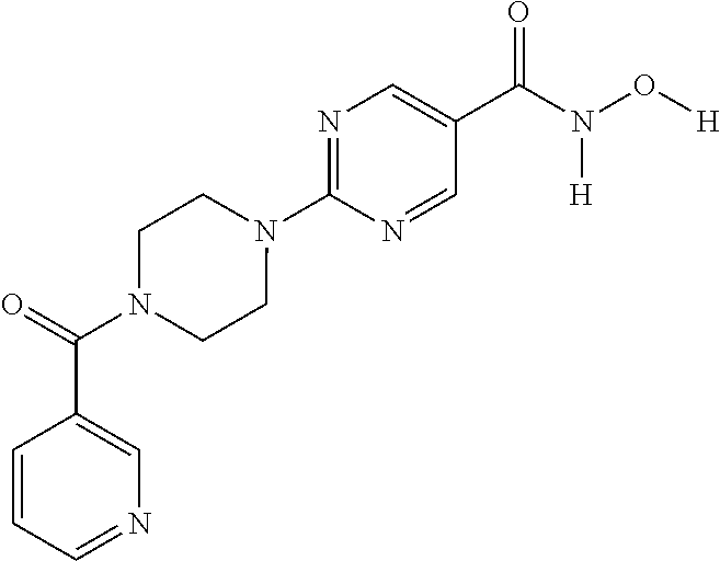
C1(C(N(O[H])[H])=O)=CN=C(N2CCN(C(C3=CN=CC=C3)=O)CC2)N=C1
